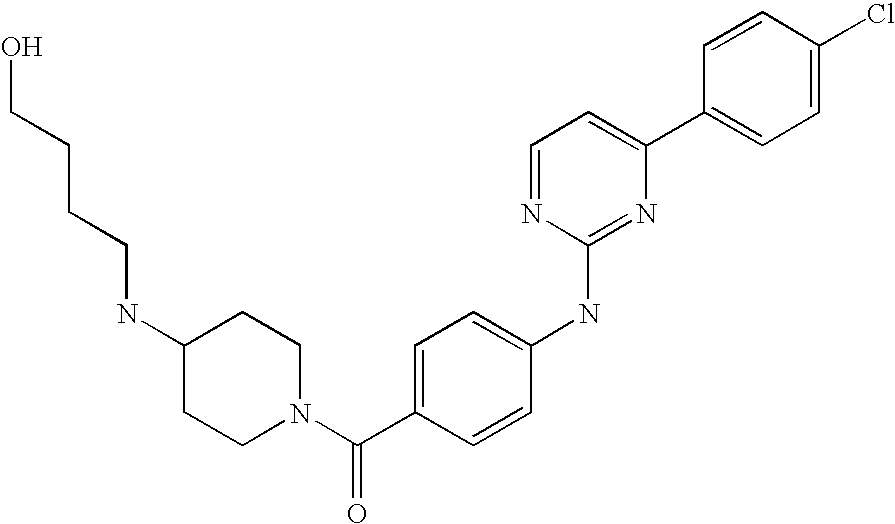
C1=CC(C2=CC=NC(NC3=CC=C(C(N4CCC(NCCCCO)CC4)=O)C=C3)=N2)=CC=C1Cl
